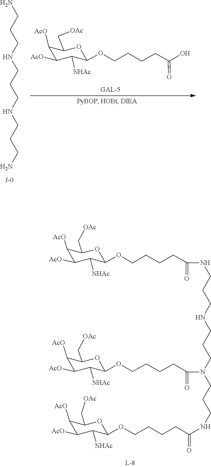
NCCCNCCCNCCCN.[AcO]C1C([NHAc])C(OCCCCC(=O)O)OC(C[OAc])C1[AcO].C1([AcO])C([NHAc])C(OCCCCC(=O)NCCCNCCCN(C(CCCCOC2C([NHAc])C([AcO])C([AcO])C(C[OAc])O2)=O)CCCNC(CCCCOC2C([NHAc])C([AcO])C([AcO])C(C[OAc])O2)=O)OC(C[OAc])C1[AcO]
